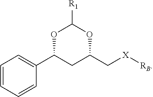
C1=CC=CC(C2CC(C[X][RB])OC([R1])O2)=C1
